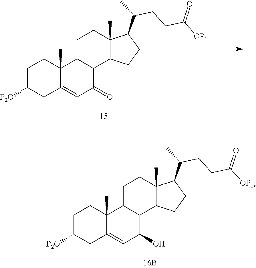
C1C([P2O])CC2=CC(O)C3C(C2(C)C1)CCC1(C)C3CCC1C(CCC([OP1])=O)C.C1C([P2O])CC2=CC(=O)C3C(C2(C)C1)CCC1(C)C3CCC1C(CCC([OP1])=O)C
